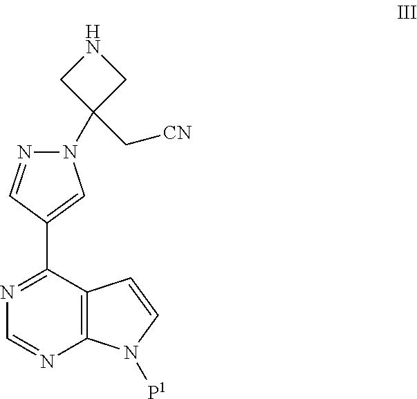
C1(C[CN])(N2N=CC(C3=NC=NC4=C3C=CN4[P1])=C2)CNC1
